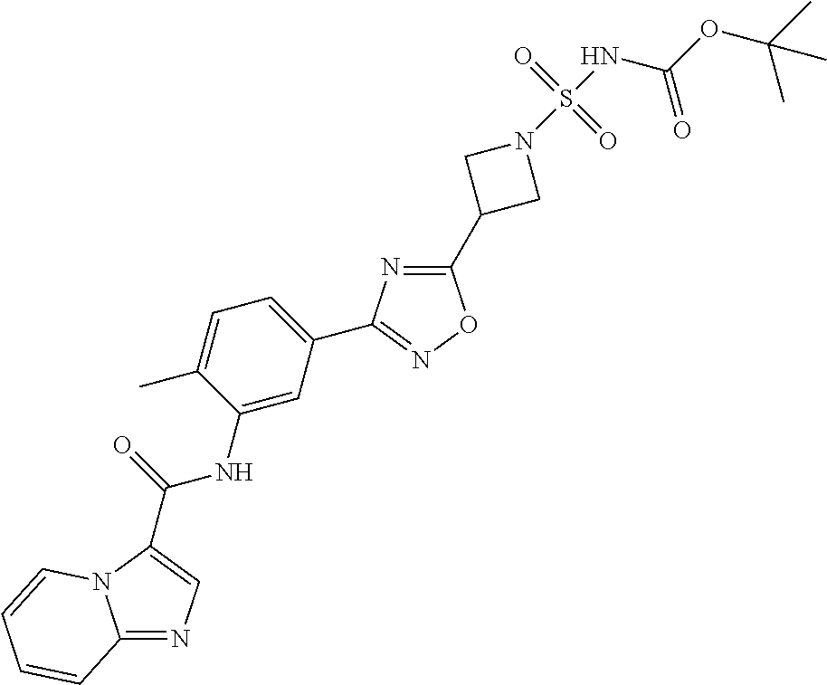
C12=NC=C(C(NC3=CC(C4=NOC(C5CN(S(NC(=O)OC(C)(C)C)(=O)=O)C5)=N4)=CC=C3C)=O)N1C=CC=C2
